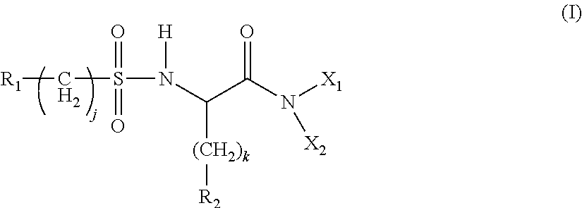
[R1]CS(=O)(=O)N([H])C(C(N([X1])[X2])=O)[(CH2)k][R2]
